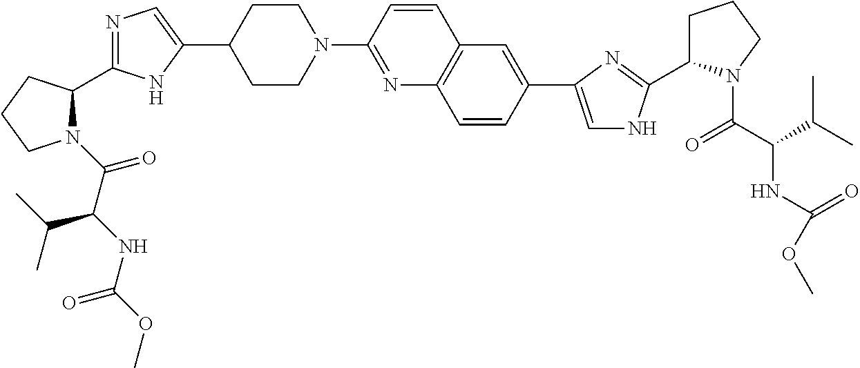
N1(C(=O)C(C(C)C)NC(=O)OC)C(C2=NC=C(C3CCN(C4=NC5=C(C=C4)C=C(C4=CNC(C6CCCN6C(=O)C(NC(=O)OC)C(C)C)=N4)C=C5)CC3)N2)CCC1
